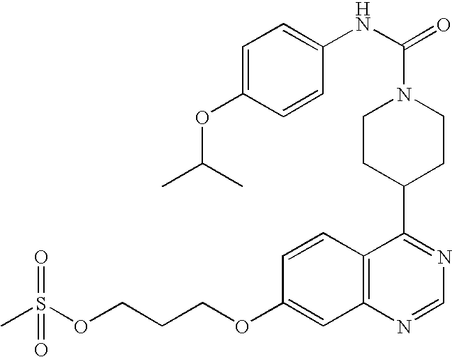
C1CC(C2=NC=NC3=C2C=CC(OCCCOS(C)(=O)=O)=C3)CCN1C(=O)NC1=CC=C(OC(C)C)C=C1
